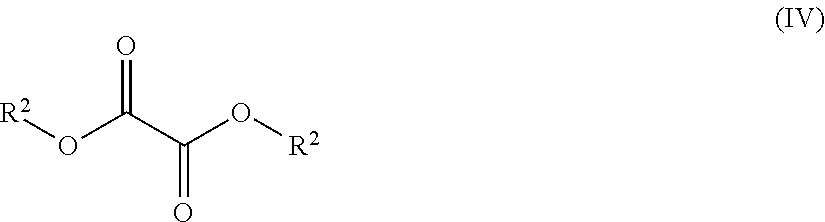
O=C(C(O[R2])=O)O[R2]
